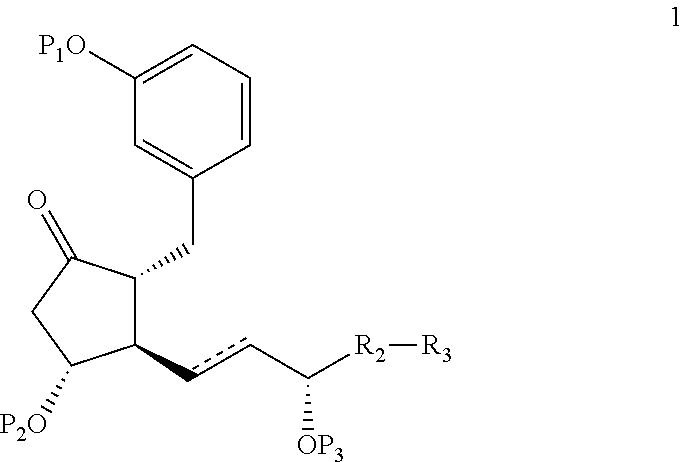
C1(ccC([R2][R3])[OP3])C([P2O])CC(=O)C1CC1=CC([P1O])=CC=C1
